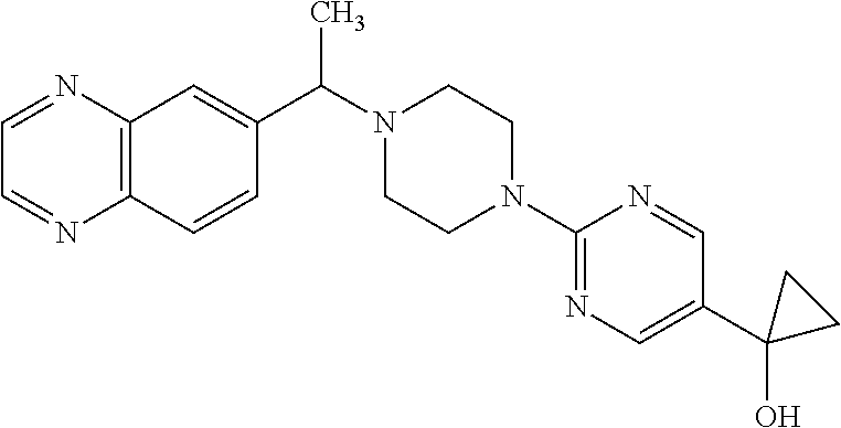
C(N1CCN(C2=NC=C(C3(O)CC3)C=N2)CC1)(C)C1=CC2=C(C=C1)N=CC=N2
